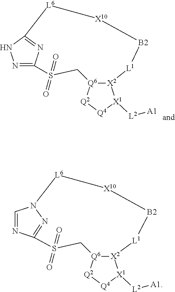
N1=C2N=C(N1)[L6][X10][B2][L1][X2]1[Q6](CS2(=O)=O)[Q2][Q4][X1]1[L2][A1].[L6]1[X10][B2][L1][X2]2[Q6](CS(=O)(=O)C3=NN1C=N3)[Q2][Q4][X1]2[L2][A1]
